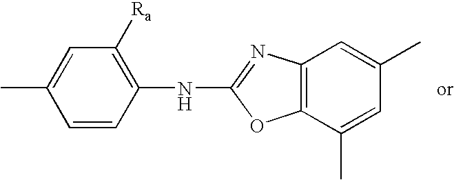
C1=CC(NC2=NC3=C(O2)C(C)=CC(C)=C3)=C([Ra])C=C1C
